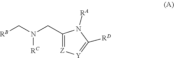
[RB]CN(CC1=[Z][Y]=C([RD])N1[RA])[RC]
